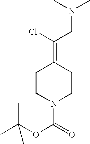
CC(OC(=O)N1CCC(=C(Cl)CN(C)C)CC1)(C)C
